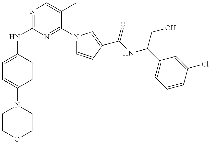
N(C1=NC=C(C)C(N2C=CC(C(=O)NC(CO)C3=CC=CC(Cl)=C3)=C2)=N1)C1=CC=C(N2CCOCC2)C=C1
